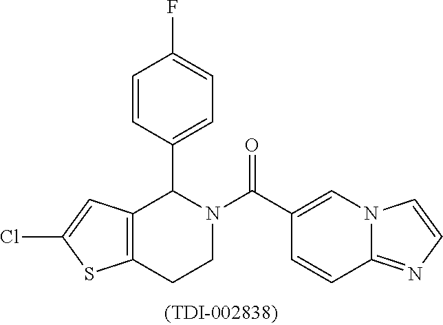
C12=C(CCN(C(=O)C3=CN4C(=NC=C4)C=C3)C1C1=CC=C(F)C=C1)SC(Cl)=C2
